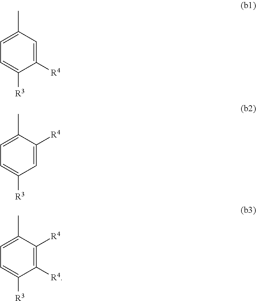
C1=C(C)C=C([R4])C([R3])=C1.C1=C(C)C([R4])=CC([R3])=C1.C1=C(C)C([R4])=C([R4])C([R3])=C1
